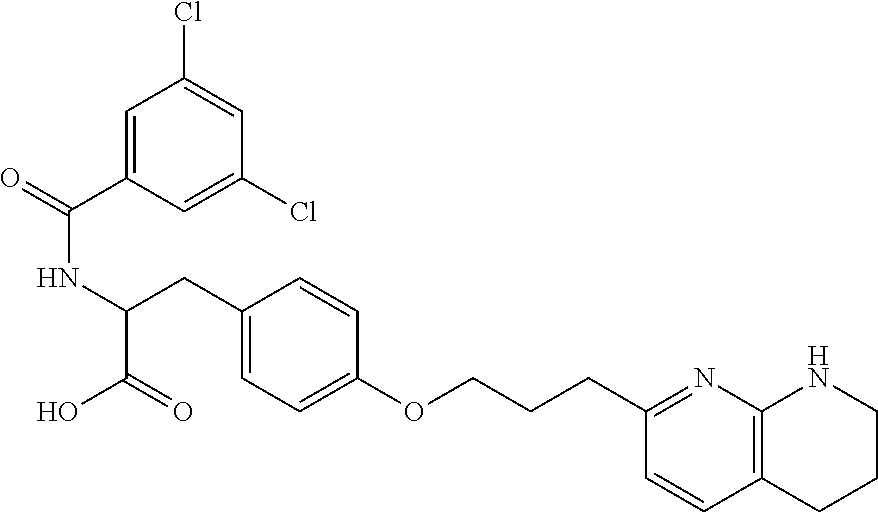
C(=O)(C1=CC(Cl)=CC(Cl)=C1)NC(C(O)=O)CC1=CC=C(OCCCC2=NC3=C(C=C2)CCCN3)C=C1
